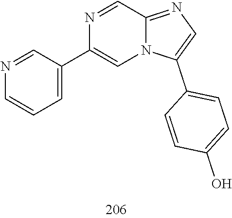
C1(C2=CN3C(=NC=C3C3=CC=C(O)C=C3)C=N2)=CC=CN=C1
